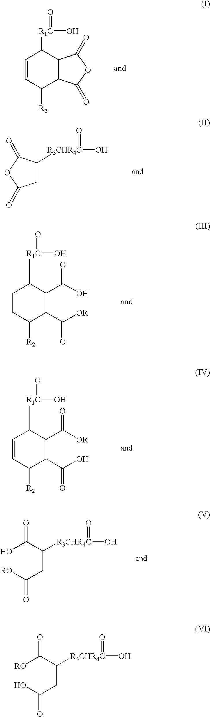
C1=CC([R2])C2C(C1[R1C](O)=O)C(=O)OC2=O.C1C([R3CHR4C](=O)O)C(=O)OC1=O.C1=CC([R2])C(C([OR])=O)C(C(O)=O)C1[R1C](O)=O.C1=CC([R2])C(C(O)=O)C(C([OR])=O)C1[R1C](O)=O.OC(C(CC([RO])=O)[R3CHR4C](O)=O)=O.[RO]C(C(CC(O)=O)[R3CHR4C](O)=O)=O
